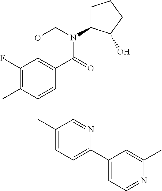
C1(CC2=CC3=C(C(F)=C2C)OCN(C2CCCC2O)C3=O)=CC=C(C2=CC=NC(C)=C2)N=C1
